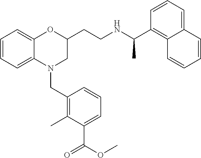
C1=CC=C2C(=C1)OC(CCNC(C1=C3C(=CC=C1)C=CC=C3)C)CN2CC1=C(C)C(C(=O)OC)=CC=C1
